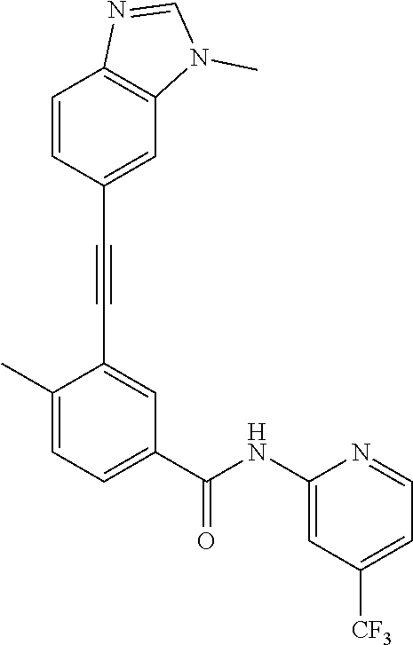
C1=C(C#CC2=CC(C(NC3=CC([CF3])=CC=N3)=O)=CC=C2C)C=CC2=C1N(C)C=N2
